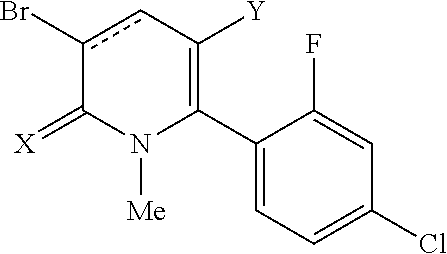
C1(C2=C([Y])cc(Br)C(=[X])N2[Me])=CC=C(Cl)C=C1F
